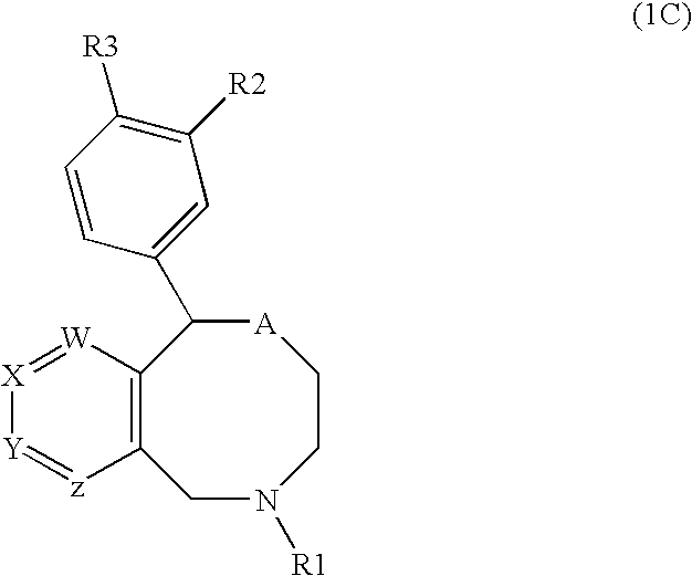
[X]1=[W]C2=C([z]=[Y]1)CN([R1])CC[A]C2C1=CC([R2])=C([R3])C=C1
